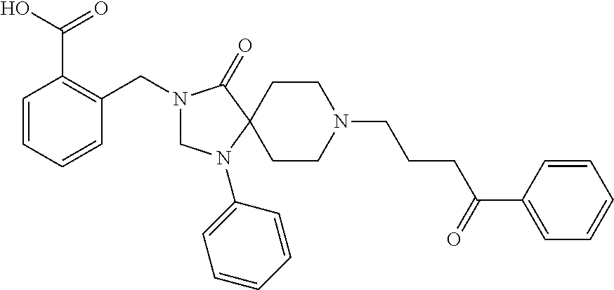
C1=CC=CC(CN2CN(C3=CC=CC=C3)C3(C2=O)CCN(CCCC(C2=CC=CC=C2)=O)CC3)=C1C(=O)O
